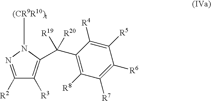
C1(C(C2=C([R3])C([R2])=NN2[(CR9R10)t])([R19])[R20])=C([R8])C([R7])=C([R6])C([R5])=C1[R4]
